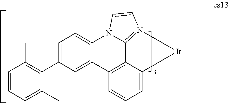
C1=C(C2=C(C)C=CC=C2C)C=C2C(=C1)N1C3=N(C=C1)[Ir]C1=CC=CC2=C31
